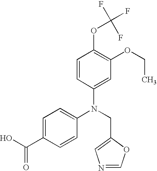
N(CC1=CN=CO1)(C1=CC=C(C(O)=O)C=C1)C1=CC(OCC)=C(OC(F)(F)F)C=C1
